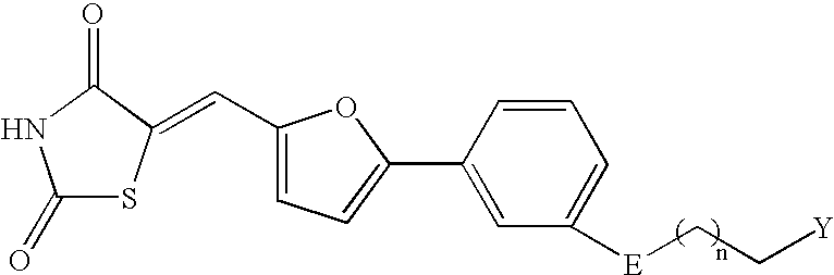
C1(=O)SC(=CC2=CC=C(C3=CC([E]CC[Y])=CC=C3)O2)C(=O)N1
